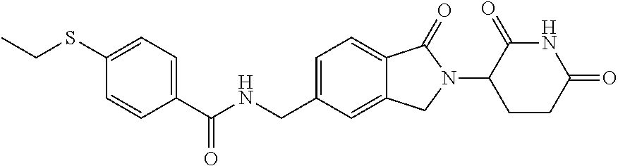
C1(C(NCC2=CC=C3C(=C2)CN(C2CCC(=O)NC2=O)C3=O)=O)=CC=C(SCC)C=C1
